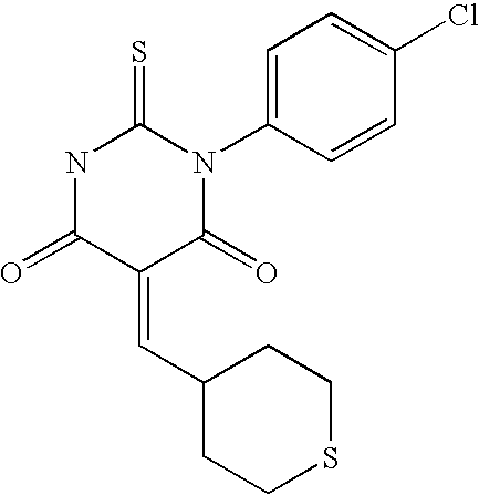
ClC1=CC=C(N2C(=O)C(=CC3CCSCC3)C(=O)NC2=S)C=C1
